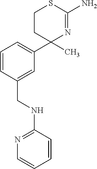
C1=CC(CNC2=NC=CC=C2)=CC(C2(C)N=C(N)SCC2)=C1
